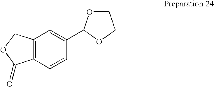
O=C1C2=C(CO1)C=C(C1OCCO1)C=C2
